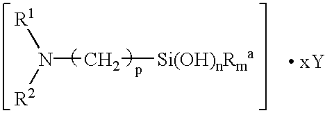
N(C[Si(OH)nRma])([R1])[R2]
